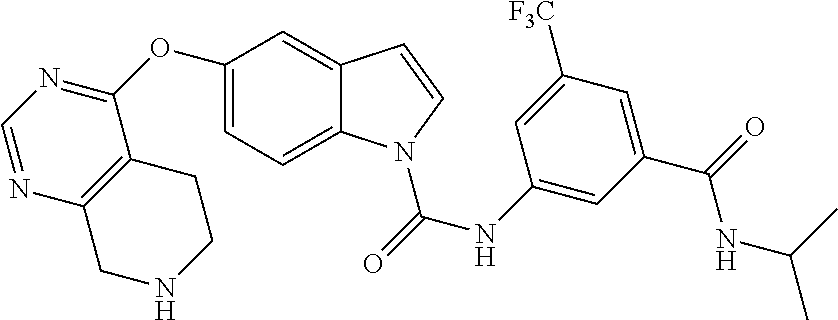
C1=C(OC2=NC=NC3=C2CCNC3)C=C2C(=C1)N(C(=O)NC1=CC(C(=O)NC(C)C)=CC([F3C])=C1)C=C2
